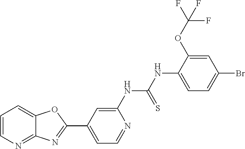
C1=C(NC(NC2=CC=C(Br)C=C2OC(F)(F)F)=S)N=CC=C1C1=NC2=NC=CC=C2O1
